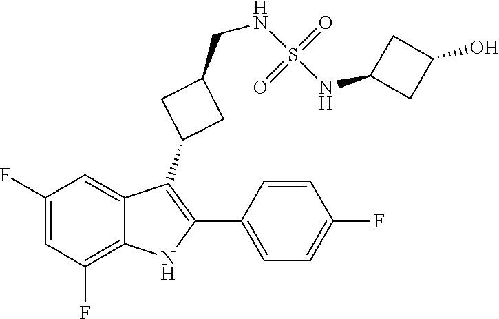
C1(F)=CC(F)=C2C(=C1)C(C1CC(CNS(=O)(=O)NC3CC(O)C3)C1)=C(C1=CC=C(F)C=C1)N2
